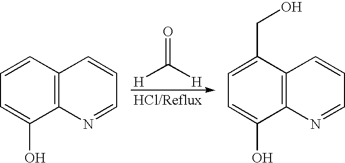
[H]C([H])=O.C1=CC2=C(C(O)=C1)N=CC=C2.C1=C(CO)C2=C(C(O)=C1)N=CC=C2
